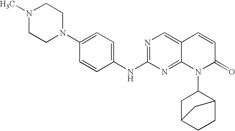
C1(N2CCN(C)CC2)=CC=C(NC2=NC=C3C(=N2)N(C2CC4CCC2C4)C(=O)C=C3)C=C1
